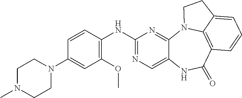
C1(N2CCN(C)CC2)=CC(OC)=C(NC2=NC=C3C(=N2)N2C4=C(C(=O)N3)C=CC=C4CC2)C=C1
